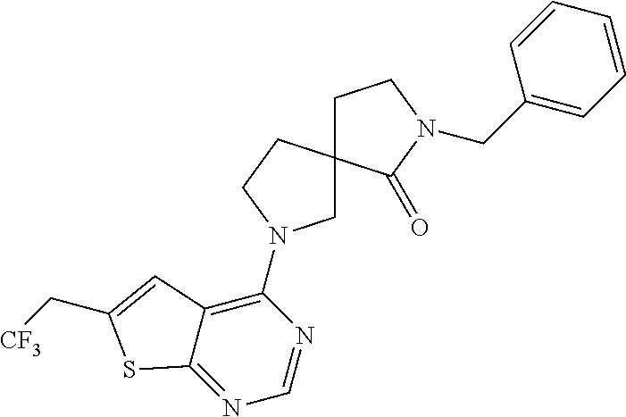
C1=CC=CC=C1CN1C(=O)C2(CC1)CN(C1=C3C(=NC=N1)SC(C[CF3])=C3)CC2
